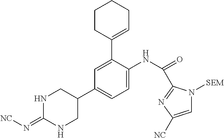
N1C(=N[NC])NCC(C2=CC=C(NC(=O)C3=NC([NC])=CN3[SEM])C(C3=CCCCC3)=C2)C1
